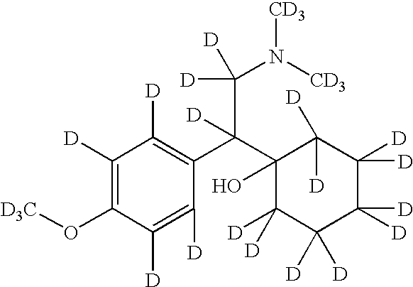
C1([D])=C(O[D3C])C([D])=C([D])C(C(C2(O)C([D])([D])C([D])([D])C([D])([D])C([D])([D])C2([D])[D])(C(N([CD3])[CD3])([D])[D])[D])=C1[D]
